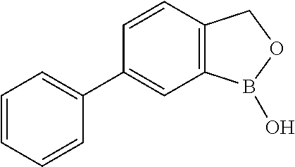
C1=CC=CC(C2=CC3=C(C=C2)COB3O)=C1
